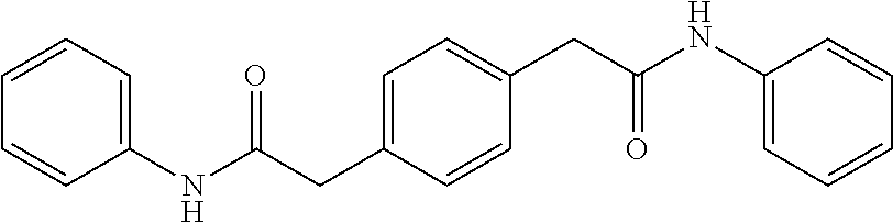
C1=CC(CC(NC2=CC=CC=C2)=O)=CC=C1CC(NC1=CC=CC=C1)=O
